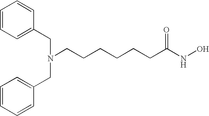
C1=CC=C(CN(CC2=CC=CC=C2)CCCCCCC(NO)=O)C=C1
